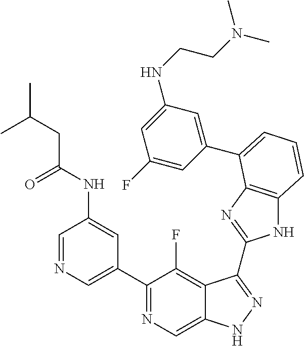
C1=NC=C(C2=NC=C3C(=C2F)C(C2=NC4=C(N2)C=CC=C4C2=CC(NCCN(C)C)=CC(F)=C2)=NN3)C=C1NC(CC(C)C)=O
